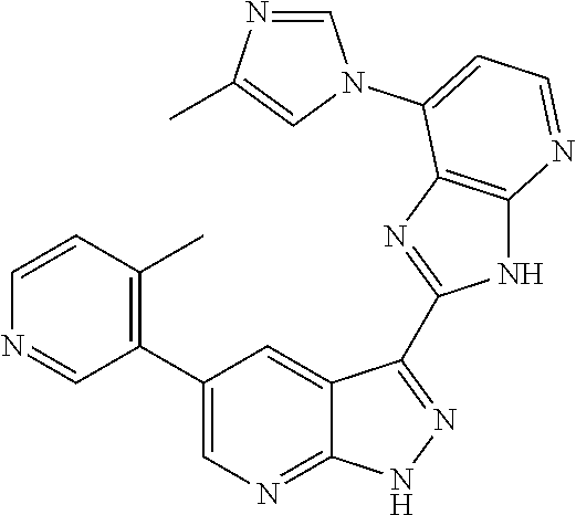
C1(C2=CN=C3C(=C2)C(C2=NC4=C(N2)N=CC=C4N2C=NC(C)=C2)=NN3)=C(C)C=CN=C1
